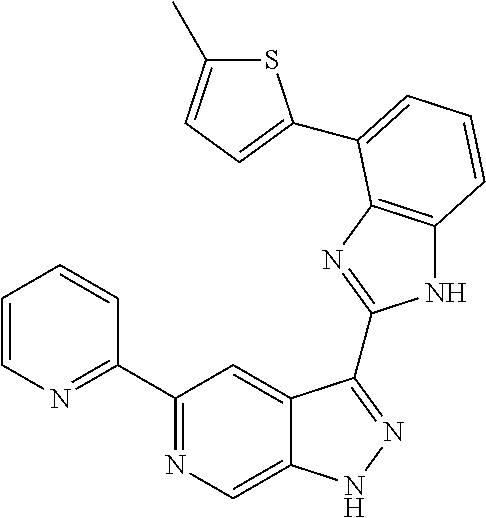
C1(C2=NC=C3C(=C2)C(C2=NC4=C(N2)C=CC=C4C2=CC=C(C)S2)=NN3)=NC=CC=C1
